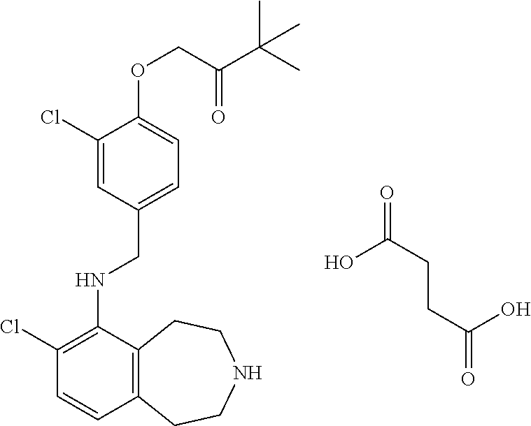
C1(Cl)=CC(CNC2=C(Cl)C=CC3=C2CCNCC3)=CC=C1OCC(=O)C(C)(C)C.OC(CCC(=O)O)=O
